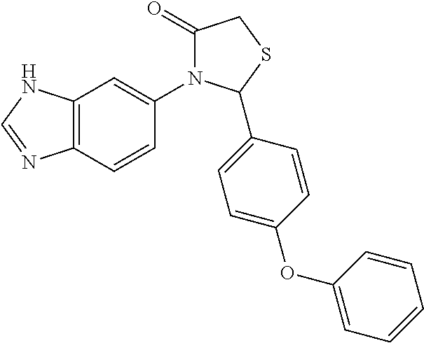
C1(=O)N(C2=CC3=C(C=C2)N=CN3)C(C2=CC=C(OC3=CC=CC=C3)C=C2)SC1
